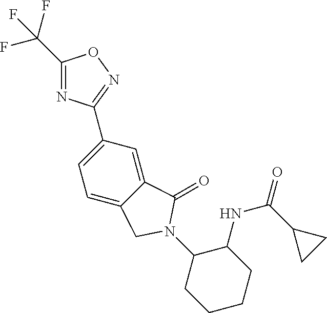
C1(C(F)(F)F)=NC(C2=CC=C3C(=C2)C(=O)N(C2CCCCC2NC(=O)C2CC2)C3)=NO1
